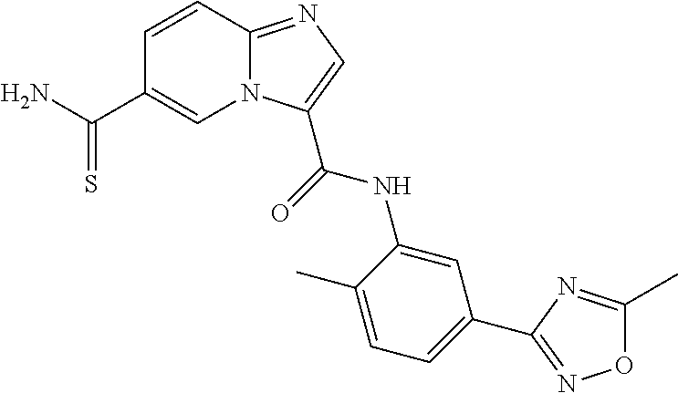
N12C(=NC=C1C(=O)NC1=CC(C3=NOC(C)=N3)=CC=C1C)C=CC(C(=S)N)=C2
